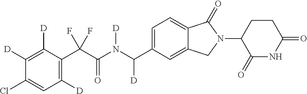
C1([D])=C([D])C(C(C(N(C(C2=CC=C3C(=C2)CN(C2C(=O)NC(=O)CC2)C3=O)[D])[D])=O)(F)F)=C([D])C=C1Cl
